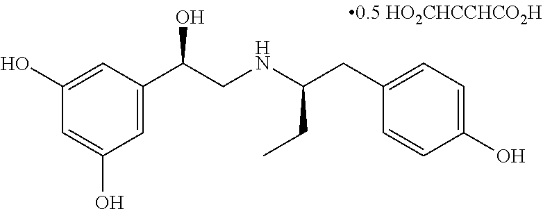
C1(O)=CC(C(CNC(CC2=CC=C(O)C=C2)CC)O)=CC(O)=C1
